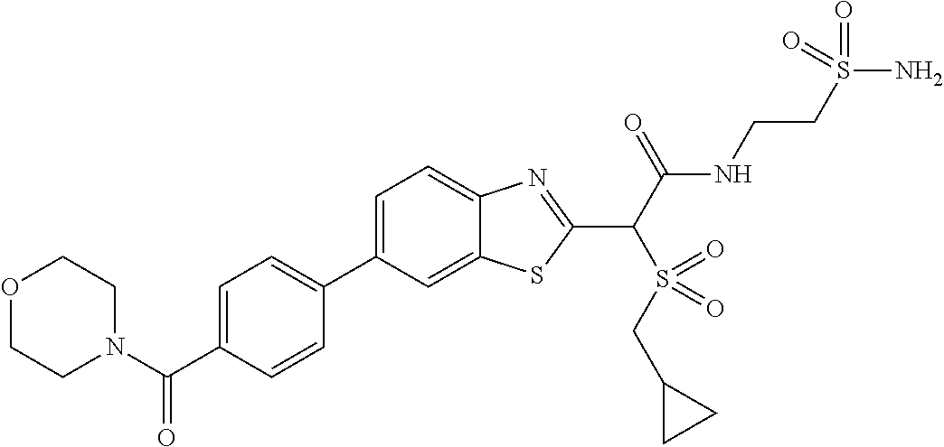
C1(C2=CC=C(C(N3CCOCC3)=O)C=C2)=CC=C2C(=C1)SC(C(C(NCCS(N)(=O)=O)=O)S(=O)(CC1CC1)=O)=N2
